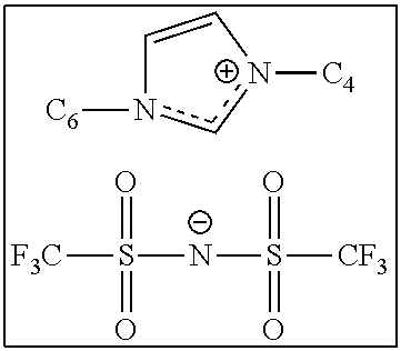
[F3C]S([N-]S([CF3])(=O)=O)(=O)=O.C1=C[n+]([C4])cn1[C6]
